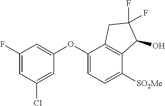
C1(F)=CC(Cl)=CC(OC2=CC=C([SO2Me])C3=C2CC(F)(F)C3O)=C1
